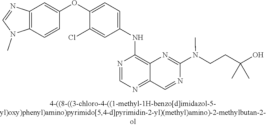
C1(OC2=CC=C(NC3=C4C(=NC=N3)C=NC(N(CCC(O)(C)C)C)=N4)C=C2Cl)=CC2=C(C=C1)N(C)C=N2
